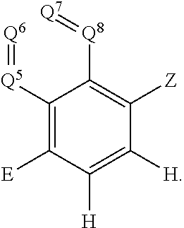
C1([Q5]=[Q6])=C([E])C([H])=C([H])C([Z])=C1[Q8]=[Q7]
